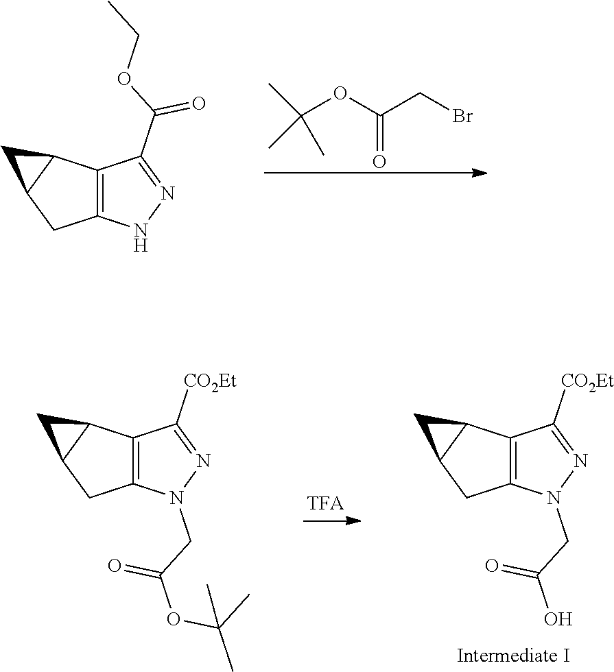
C12=C(C3C(C1)C3)C(C(=O)OCC)=NN2.O=C(OC(C)(C)C)CBr.C12=C(C3C(C1)C3)C([CO2Et])=NN2CC(O)=O.C12=C(C3C(C1)C3)C([CO2Et])=NN2CC(OC(C)(C)C)=O
